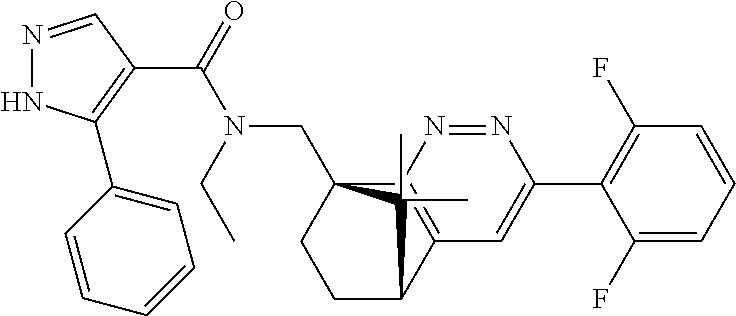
C1(C(=O)N(CC)CC23CCC(C4=C2N=NC(C2=C(F)C=CC=C2F)=C4)C3(C)C)=C(C2=CC=CC=C2)NN=C1
